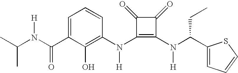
C(N(C(C1=CC=CC(N(C2=C(N(C(C3=CC=CS3)CC)[H])C(=O)C2=O)[H])=C1O)=O)[H])(C)C
